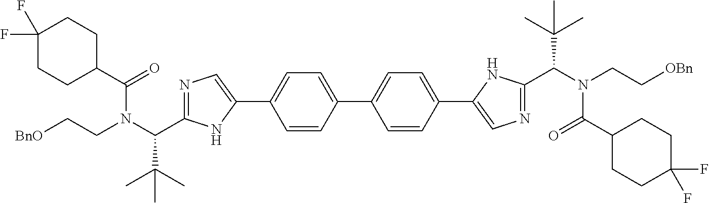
C1(C2=CC=C(C3=CC=C(C4=CN=C(C(N(CC[OBn])C(C5CCC(F)(F)CC5)=O)C(C)(C)C)N4)C=C3)C=C2)=CN=C(C(N(CC[BnO])C(C2CCC(F)(F)CC2)=O)C(C)(C)C)N1
